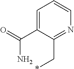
C1=C(C(=O)N)C(C*)=NC=C1
